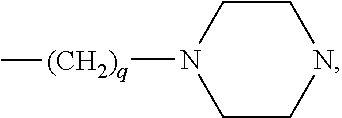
N1CCN([(CH2)q]C)CC1
